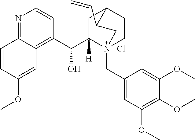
N1=C2C(=C(C(C3([H])N4(CC5=CC(OC)=C(OC)C(OC)=C5)CCC(C3)C(C=C)C4)O)C=C1)C=C(OC)C=C2.Cl
